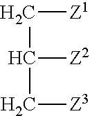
C(C(C[Z3])[Z2])[Z1]
